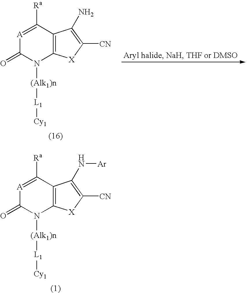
[A]1=C([Ra])C2=C(N([(Alk1)n][L1][Cy1])C1=O)[X]C([CN])=C2N.[A]1=C([Ra])C2=C(N([(Alk1)n][L1][Cy1])C1=O)[X]C([CN])=C2N[Ar]
